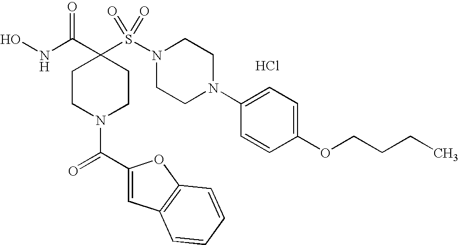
ONC(C1(S(N2CCN(C3=CC=C(OCCCC)C=C3)CC2)(=O)=O)CCN(C(C2=CC3=C(O2)C=CC=C3)=O)CC1)=O.Cl
